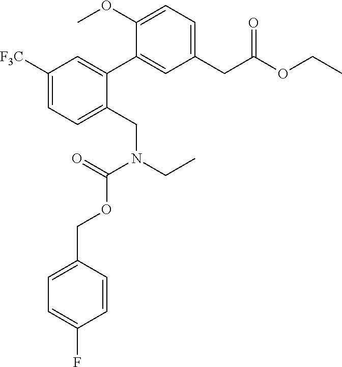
C1([F3C])=CC=C(CN(CC)C(=O)OCC2=CC=C(F)C=C2)C(C2=CC(CC(OCC)=O)=CC=C2OC)=C1
